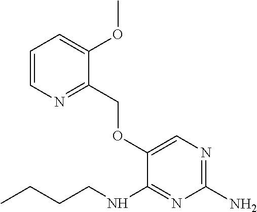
C1(COC2=CN=C(N)N=C2NCCCC)=NC=CC=C1OC
